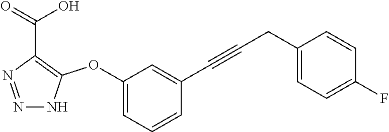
N1=NC(C(=O)O)=C(OC2=CC=CC(C#CCC3=CC=C(F)C=C3)=C2)N1
